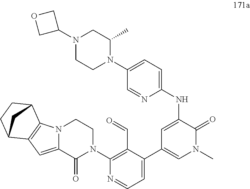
C1(N2C(=O)C3=CC4=C(N3CC2)C2CCC4C2)=C(C=O)C(C2=CN(C)C(=O)C(NC3=CC=C(N4C(C)CN(C5COC5)CC4)C=N3)=C2)=CC=N1
